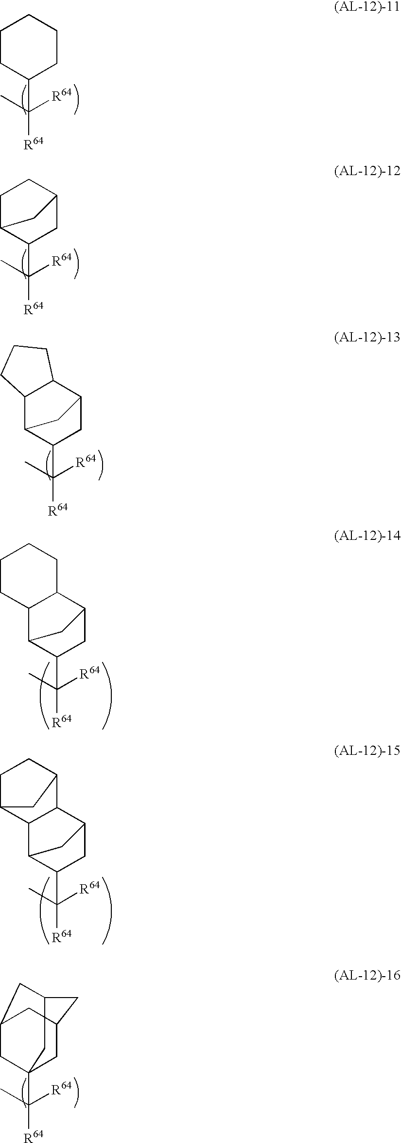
C1CC(C(C)([R64])[R64])CCC1.C1C2C(C(C)([R64])[R64])CC(C1)C2.C12C3C(C(C)([R64])[R64])CC(C1CCC2)C3.C12C3C(C(C)([R64])[R64])CC(C1CCCC2)C3.C12C3C(C(C)([R64])[R64])CC(C1C1CCC2C1)C3.C(C)([R64])([R64])C12CC3CC(C1)CC(C2)C3
